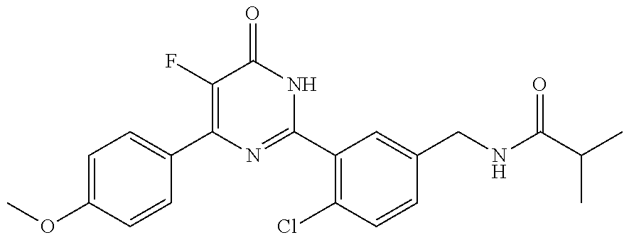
C1=C(OC)C=CC(C2=C(F)C(=O)NC(C3=C(Cl)C=CC(CNC(C(C)C)=O)=C3)=N2)=C1
